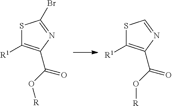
S1C([R1])=C(C(O[R])=O)N=C1Br.S1C([R1])=C(C(O[R])=O)N=C1
